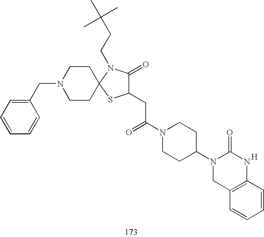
C1(CC(N2CCC(N3CC4=C(NC3=O)C=CC=C4)CC2)=O)C(=O)N(CCC(C)(C)C)C2(S1)CCN(CC1=CC=CC=C1)CC2.[H]
